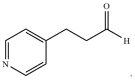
C1(CCC([H])=O)=CC=NC=C1
